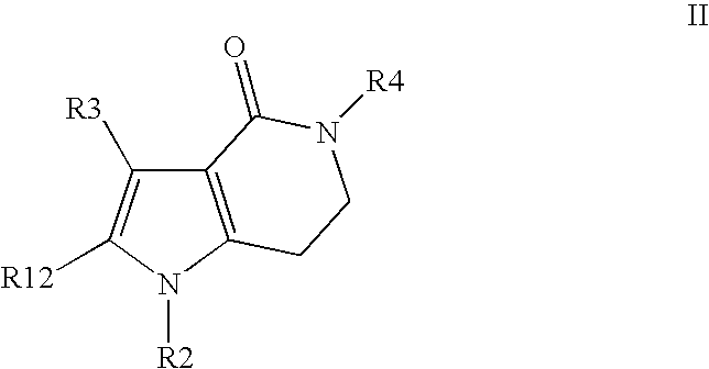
C12=C(N([R2])C([R12])=C1[R3])CCN([R4])C2=O
